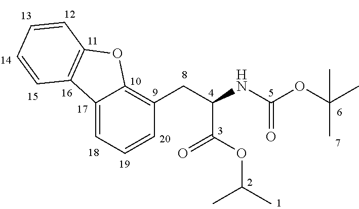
C1(CC(NC(OC(C)(C)C)=O)C(OC(C)C)=O)=C2C(=CC=C1)C1=C(O2)C=CC=C1
